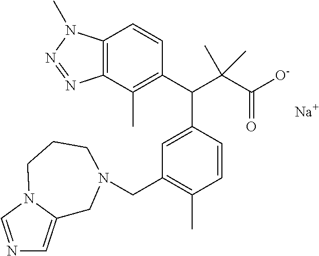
C1(C(C(C([O-])=O)(C)C)C2=CC(CN3CC4=CN=CN4CCC3)=C(C)C=C2)=C(C)C2=C(C=C1)N(C)N=N2.[Na]
